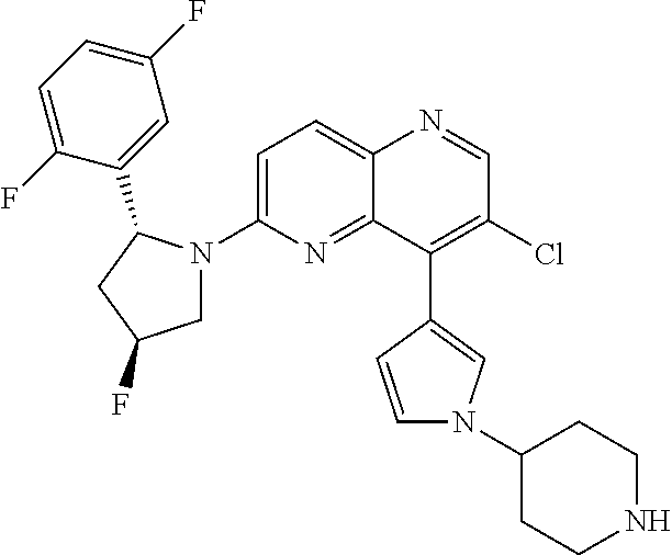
C12=CC=C(N3CC(F)CC3C3=CC(F)=CC=C3F)N=C1C(C1=CN(C3CCNCC3)C=C1)=C(Cl)C=N2
